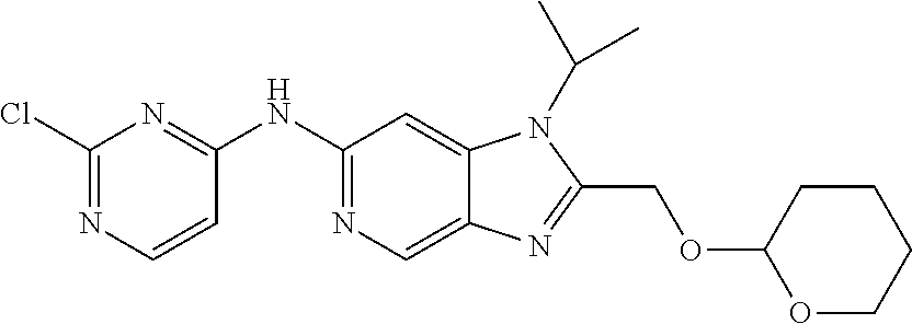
C1(NC2=NC(Cl)=NC=C2)=NC=C2C(=C1)N(C(C)C)C(COC1OCCCC1)=N2
